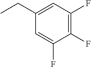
C1(F)=C(F)C=C(CC)C=C1F
